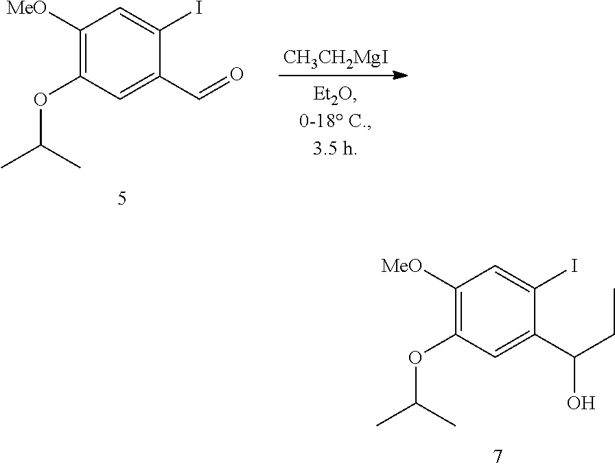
C1([MeO])=C(OC(C)C)C=C(C(CC)O)C(I)=C1.[CH3CH2MgI].C1([MeO])=C(OC(C)C)C=C(C=O)C(I)=C1
